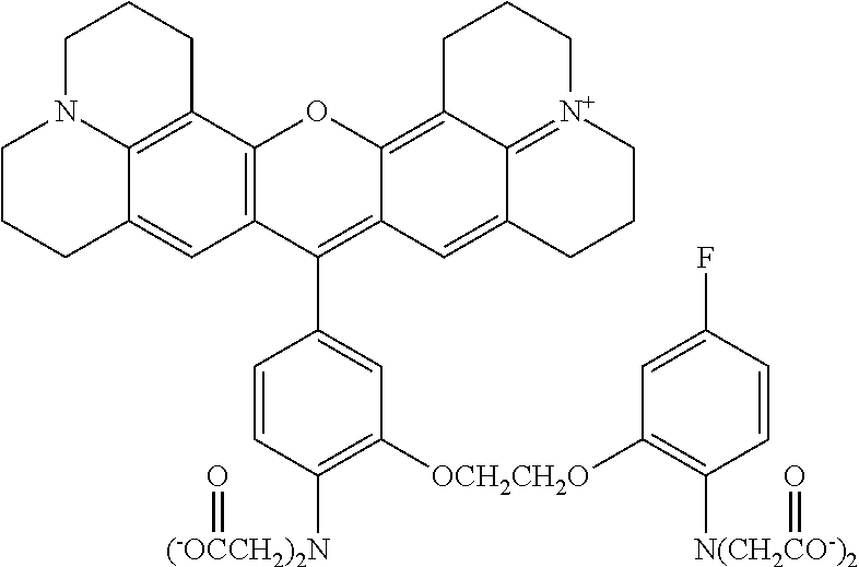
C12=C(C3=C4C(=C1)CCCN4CCC3)OC1=C3C4=[N+](CCCC4=CC1=C2C1=CC([OCH2CH2O]C2=C([N(CH2CO-)2]=O)C=CC(F)=C2)=C([(-OCCH2)2N]=O)C=C1)CCC3
